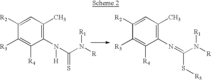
C1(N([H])C(N([R1])[R])=S)=C(C)C=C([R2])C([R3])=C1[R4].C1(N=C(N([R1])[R])S[R5])=C(C)C=C([R2])C([R3])=C1[R4]
